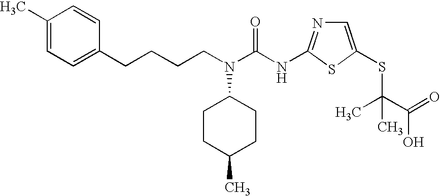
C1(CCCCN(C(NC2=NC=C(SC(C(O)=O)(C)C)S2)=O)C2CCC(C)CC2)=CC=C(C)C=C1
